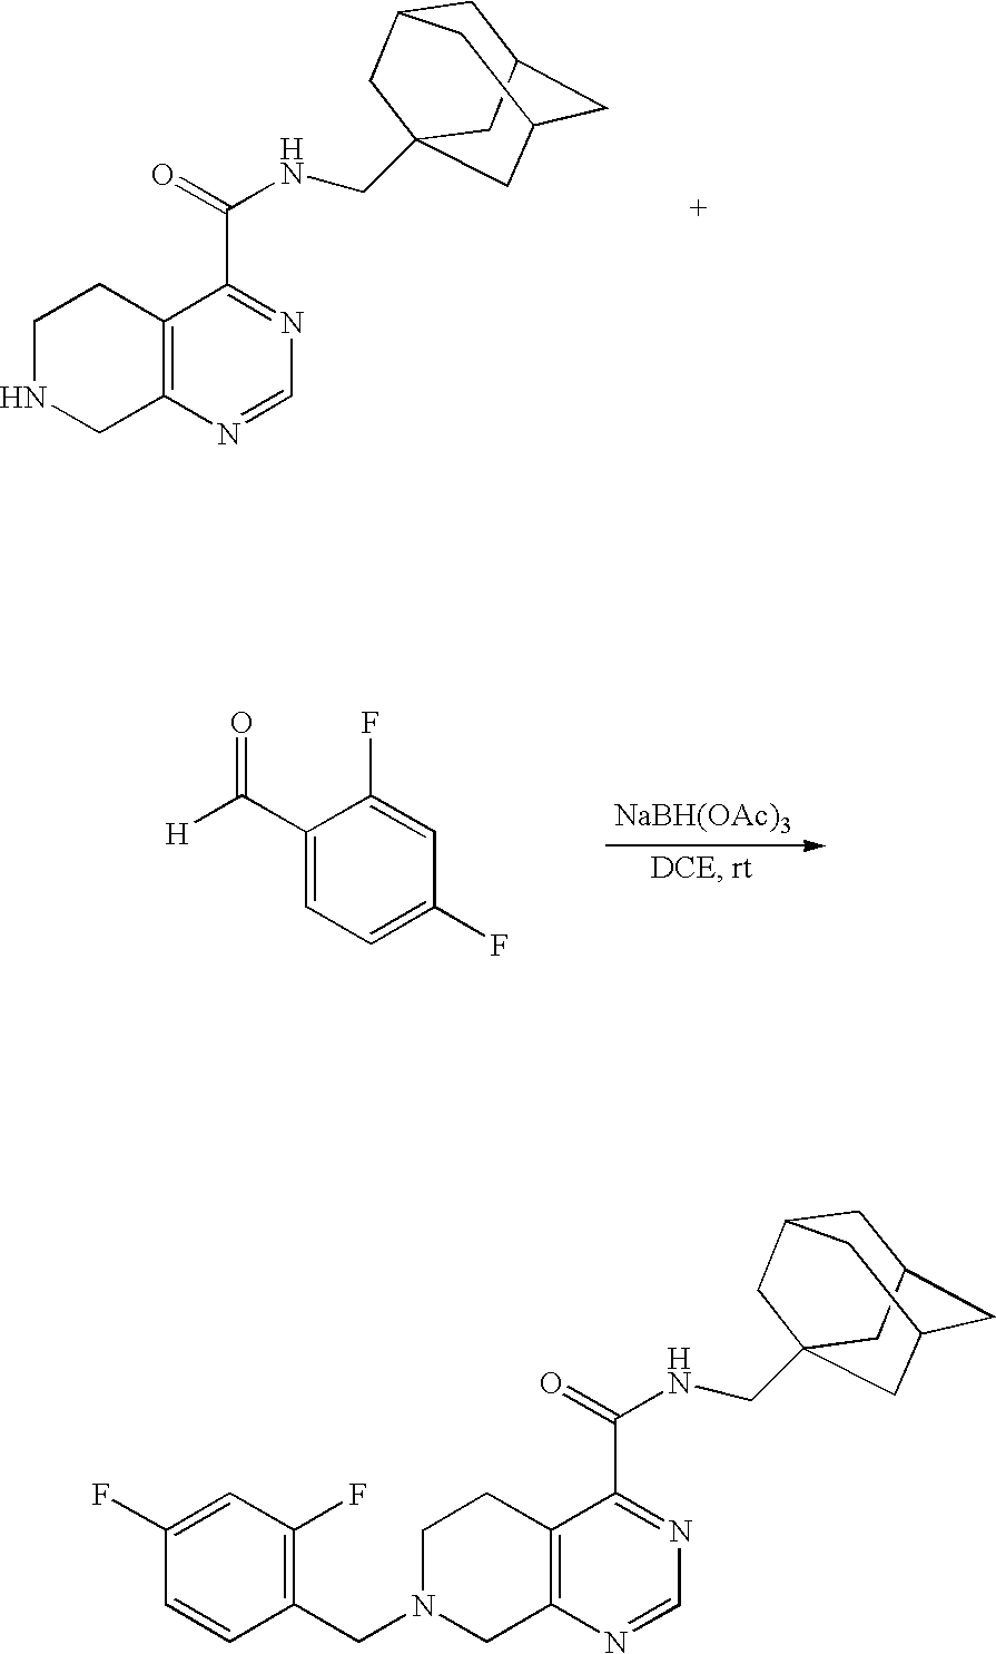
C1(F)=CC(F)=C(CN2CC3=C(CC2)C(C(=O)NCC24CC5CC(CC(C2)C5)C4)=NC=N3)C=C1.N1CC2=C(CC1)C(C(=O)NCC13CC4CC(CC(C1)C4)C3)=NC=N2.[NaBH(OAc)3].C1(C([H])=O)=CC=C(F)C=C1F
